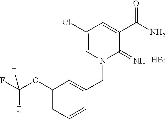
C1(Cl)=CN(CC2=CC(OC(F)(F)F)=CC=C2)C(=N)C(C(N)=O)=C1.Br
